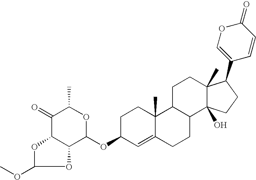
C1CC(OC2OC(C)C(=O)C3C2OC(OC)O3)C=C2C1(C)C1C(CC2)C2(O)C(C)(CC1)C(C1=COC(=O)C=C1)CC2
